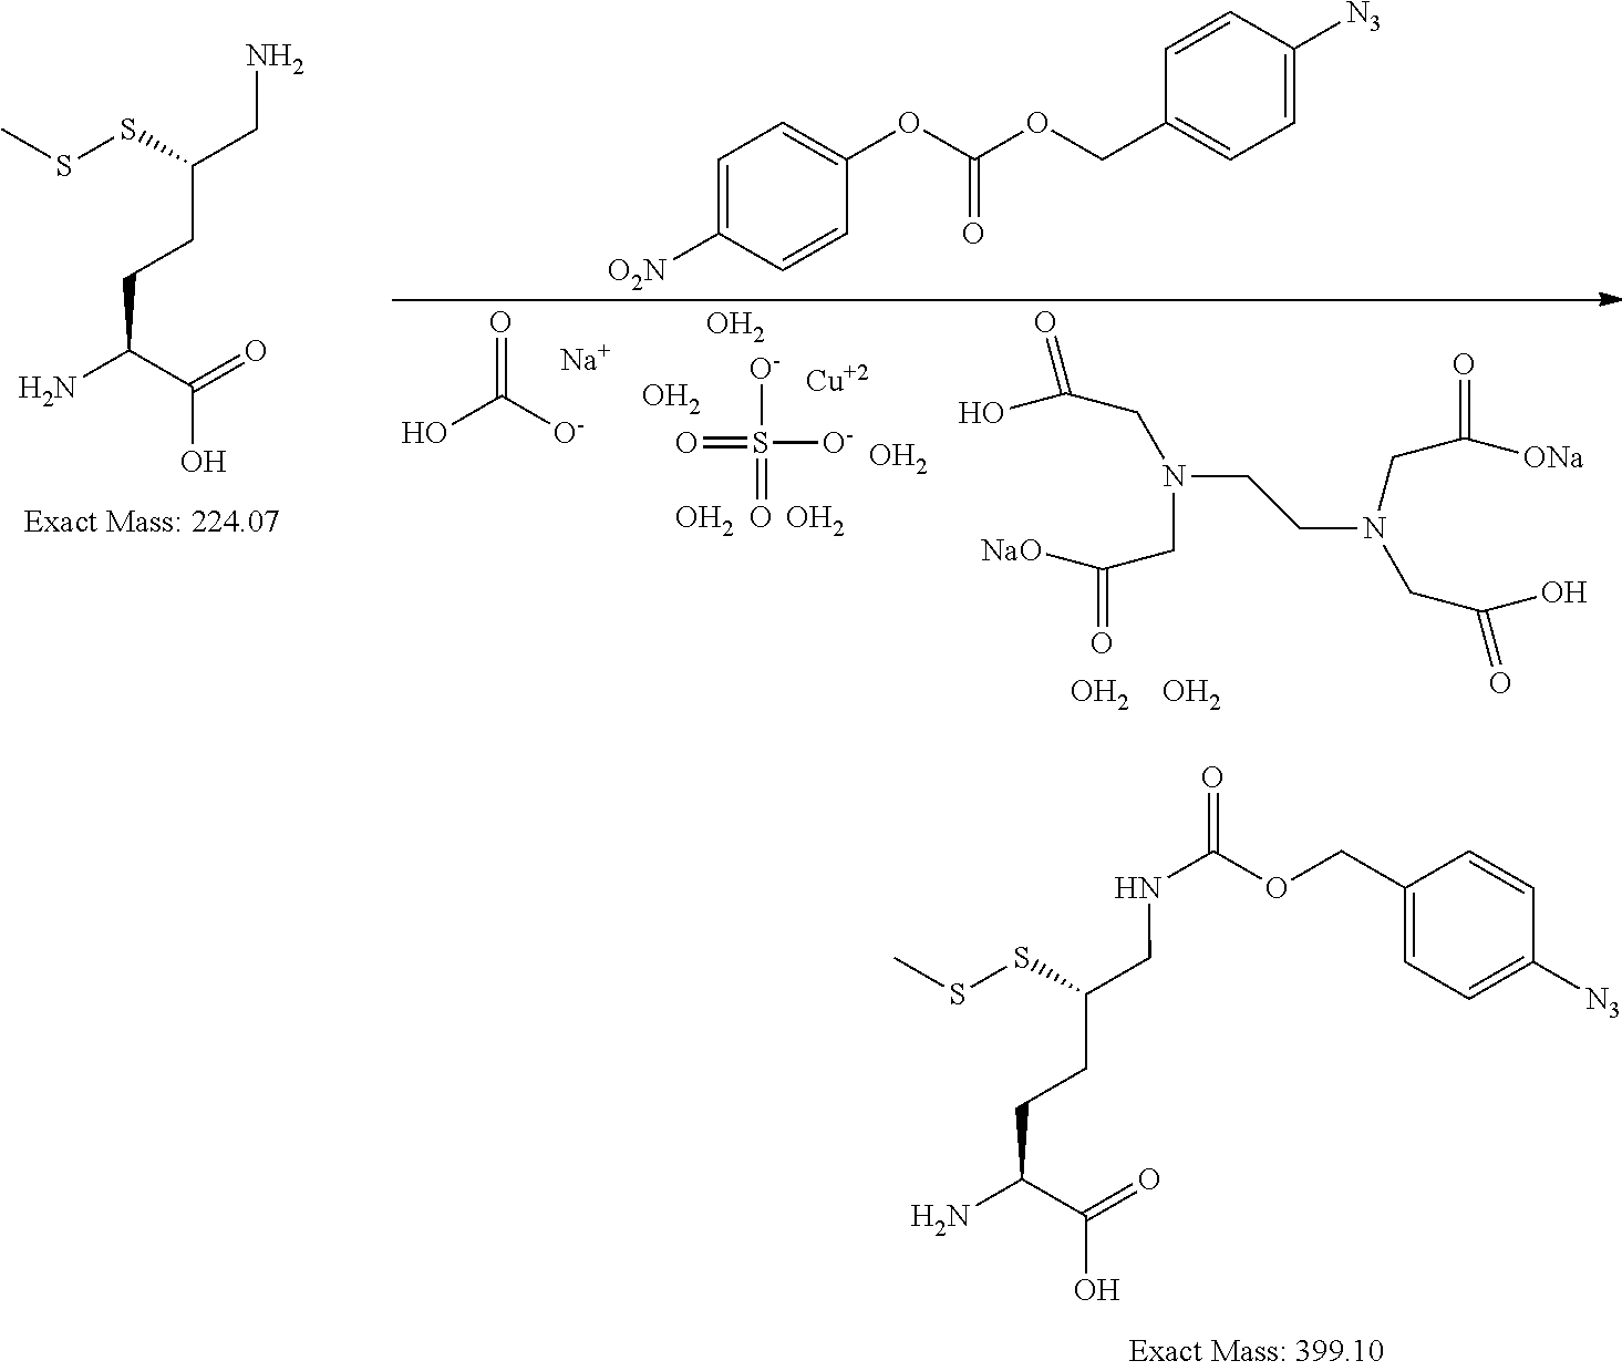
C(C(C(=O)O)N)CC(CNC(=O)OCC1=CC=C([N3])C=C1)SSC.O=C([O-])O.[Na].O=S([O-])([O-])=O.O.O.O.[Cu].O.O.O=C(CN(CC(=O)[NaO])CCN(CC(=O)O)CC(=O)[ONa])O.C(C(C(=O)O)N)CC(CN)SSC.C(=O)(OC1=CC=C([O2N])C=C1)OCC1=CC=C([N3])C=C1.O.O
